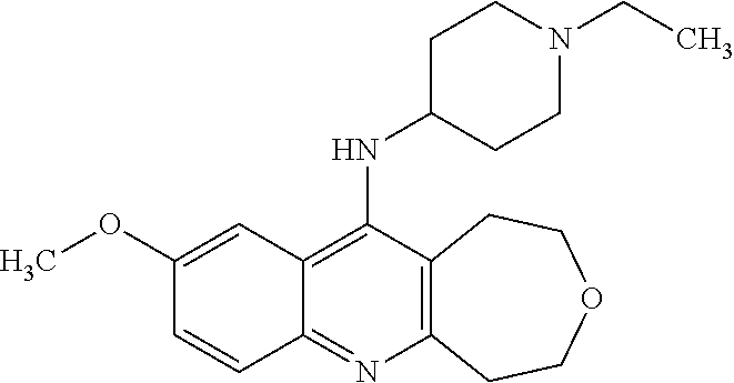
C12=C(C(NC3CCN(CC)CC3)=C3C(=N1)C=CC(OC)=C3)CCOCC2
